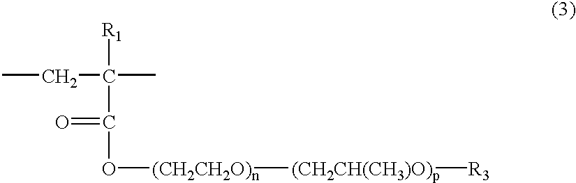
CCC(C)([R1])C(=O)O[(CH2CH2O)n][(CH2CH(CH3)O)p][R3]
